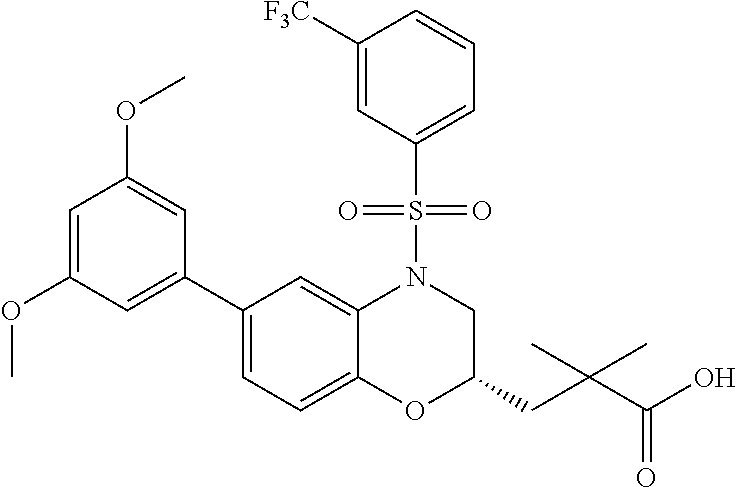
C1(C2=CC(OC)=CC(OC)=C2)=CC=C2C(=C1)N(S(C1=CC=CC([F3C])=C1)(=O)=O)CC(CC(C(O)=O)(C)C)O2
